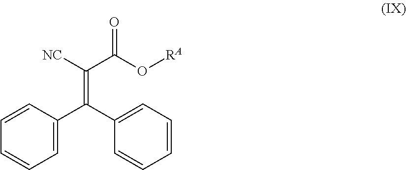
C1=CC(C(=C(C(=O)O[RA])[NC])C2=CC=CC=C2)=CC=C1
